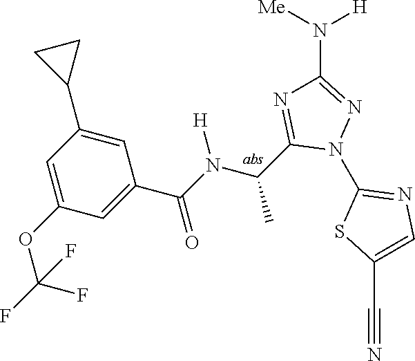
C1(N2N=C(N([H])[Me])N=C2C(C)N([H])C(=O)C2=CC(OC(F)(F)F)=CC(C3CC3)=C2)=NC=C(C#N)S1
